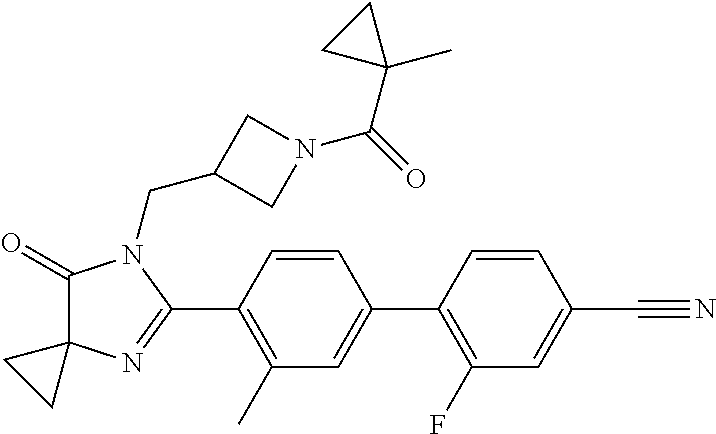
C1(=O)C2(N=C(C3=C(C)C=C(C4=C(F)C=C(C#N)C=C4)C=C3)N1CC1CN(C(=O)C3(C)CC3)C1)CC2
